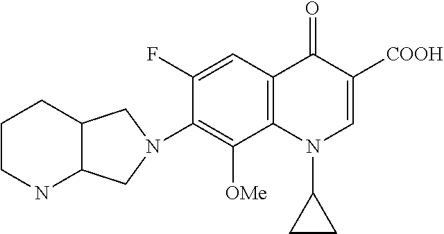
C12=C(C=C(F)C(N3CC4NCCCC4C3)=C1[OMe])C(=O)C([COOH])=CN2C1CC1
